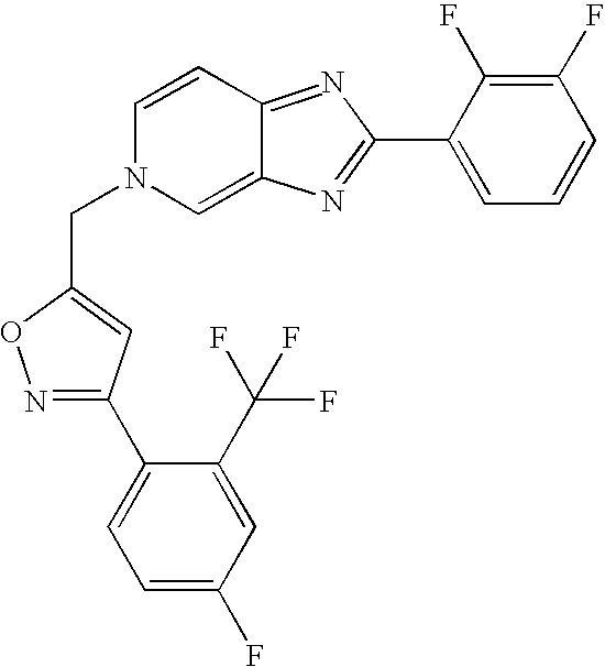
C1=CC2=NC(C3=CC=CC(F)=C3F)=NC2=CN1CC1=CC(C2=CC=C(F)C=C2C(F)(F)F)=NO1
